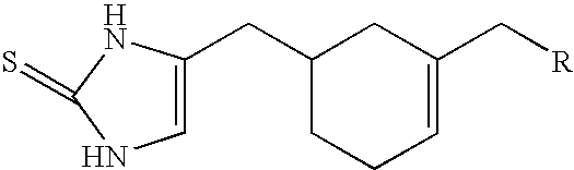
C1=C(CC2CCC=C(C[R])C2)NC(=S)N1
